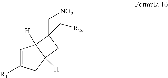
C1=C([R1])CC2([H])C1([H])C(C[NO2])(C[R2a])C2
